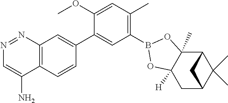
C1=CC2=C(C=C1C1=CC(B3OC4([H])C(C)(O3)C3C(C)(C)C(C4)C3)=C(C)C=C1OC)N=NC=C2N
